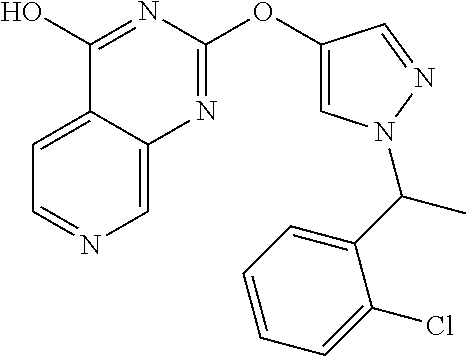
C1=C2C(=CN=C1)N=C(OC1=CN(C(C3=CC=CC=C3Cl)C)N=C1)N=C2O
